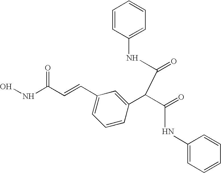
C1=CC(NC(=O)C(C(NC2=CC=CC=C2)=O)C2=CC(C=CC(=O)NO)=CC=C2)=CC=C1
